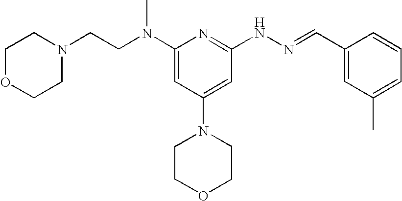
N1(CCN(C2=CC(N3CCOCC3)=CC(NN=CC3=CC(C)=CC=C3)=N2)C)CCOCC1
